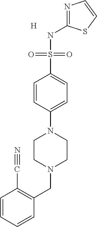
S(NC1=NC=CS1)(C1=CC=C(N2CCN(CC3=C(C#N)C=CC=C3)CC2)C=C1)(=O)=O.[H]
